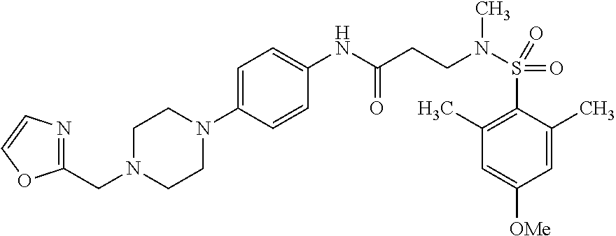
C1=C(C)C(S(=O)(=O)N(CCC(NC2=CC=C(N3CCN(CC4=NC=CO4)CC3)C=C2)=O)C)=C(C)C=C1[OMe]
